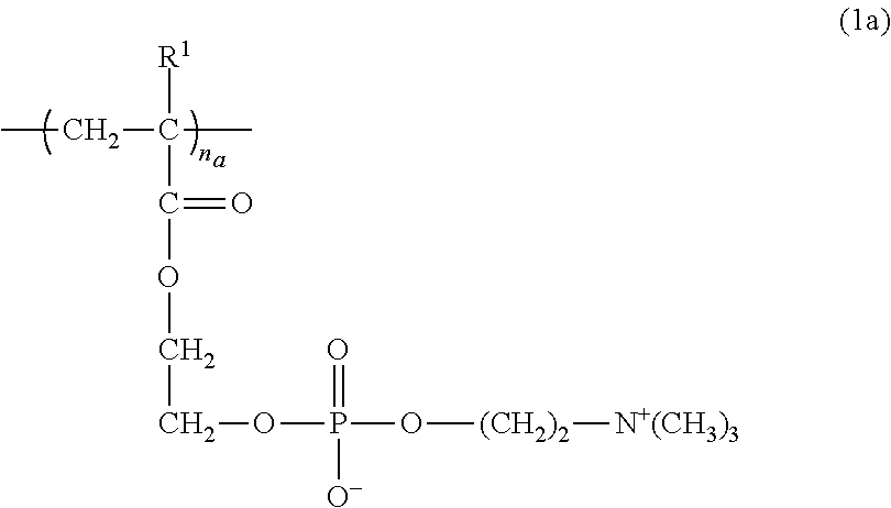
CCC([R1])(C(=O)OCCOP(=O)([O-])O[(CH2)2][N+(CH3)3])C
